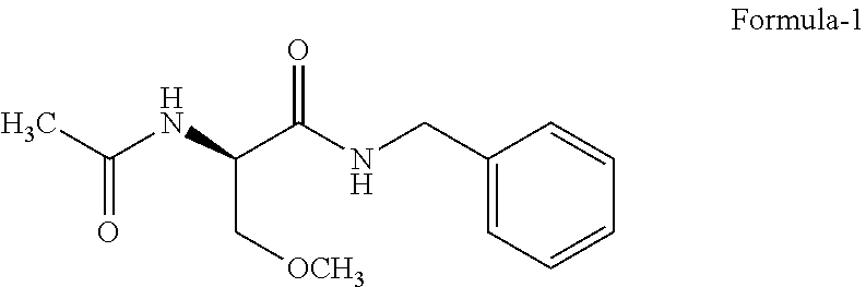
CC(NC(C(NCC1=CC=CC=C1)=O)C[OCH3])=O
